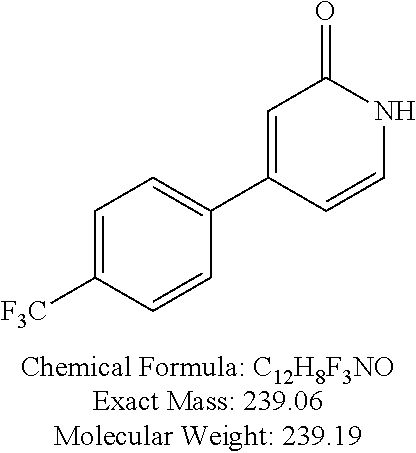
C1=C([F3C])C=CC(C2=CC(=O)NC=C2)=C1
